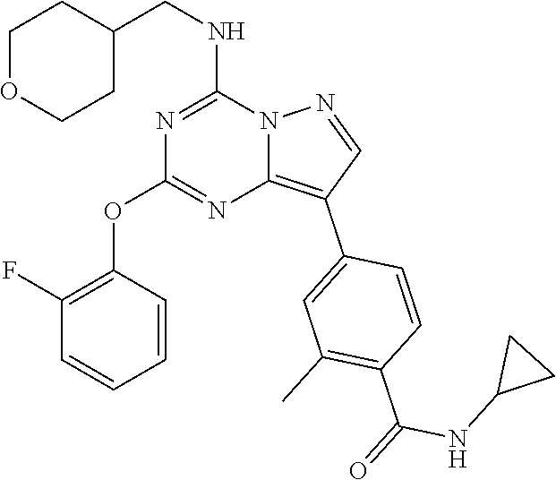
C1OCCC(CNC2=NC(OC3=C(F)C=CC=C3)=NC3=C(C4=CC(C)=C(C(=O)NC5CC5)C=C4)C=NN23)C1
